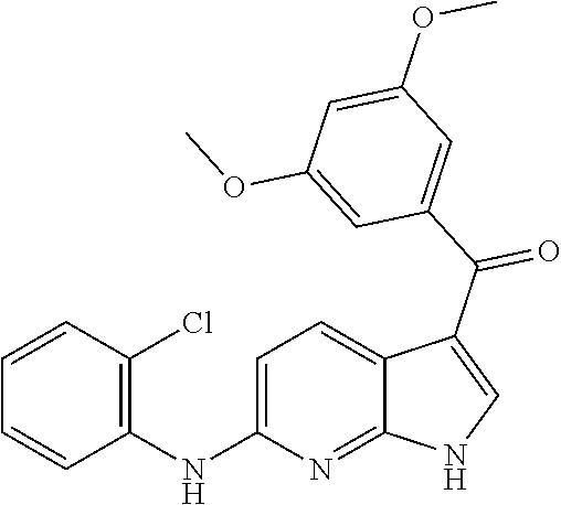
C1=C(NC2=C(Cl)C=CC=C2)N=C2C(=C1)C(C(C1=CC(OC)=CC(OC)=C1)=O)=CN2
